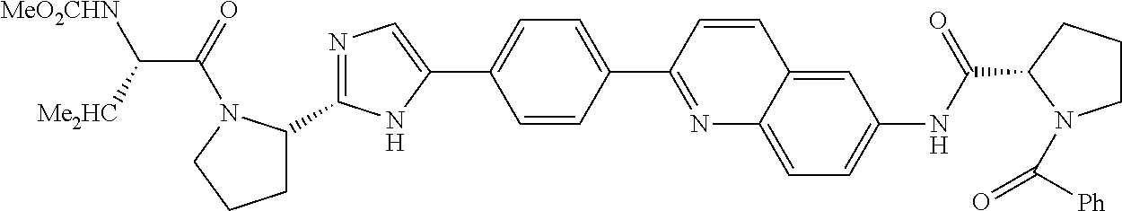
C1C(C2=NC=C(C3=CC=C(C4=NC5=CC=C(NC(=O)C6CCCN6C([Ph])=O)C=C5C=C4)C=C3)N2)N(C(=O)C([Me2HC])[MeO2CHN])CC1
